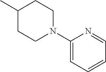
C1(C)CCN(C2=CC=CC=N2)CC1
